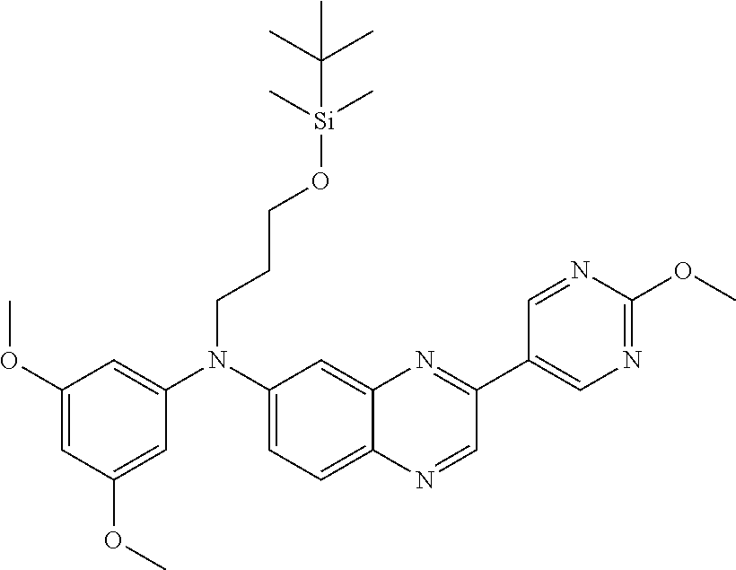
C1(OC)=CC(OC)=CC(N(C2=CC=C3C(=C2)N=C(C2=CN=C(OC)N=C2)C=N3)CCCO[Si](C)(C)C(C)(C)C)=C1
